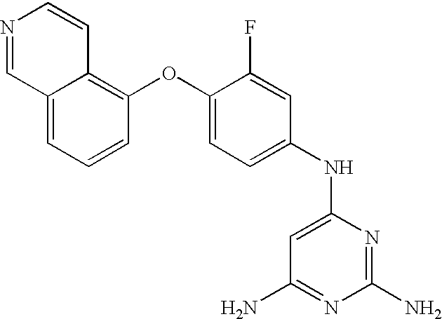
C12=CC=CC(OC3=CC=C(NC4=CC(N)=NC(N)=N4)C=C3F)=C1C=CN=C2
